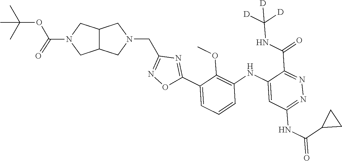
C1=C(C2=NC(CN3CC4C(C3)CN(C(OC(C)(C)C)=O)C4)=NO2)C(OC)=C(NC2=CC(NC(C3CC3)=O)=NN=C2C(NC([D])([D])[D])=O)C=C1
